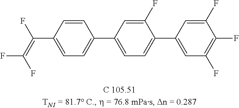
C1=CC(C(=C(F)F)F)=CC=C1C1=CC=C(C2=CC(F)=C(F)C(F)=C2)C(F)=C1
